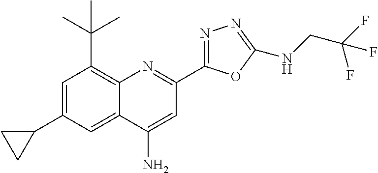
C12=C(C(C)(C)C)C=C(C3CC3)C=C1C(N)=CC(C1=NN=C(NCC(F)(F)F)O1)=N2
